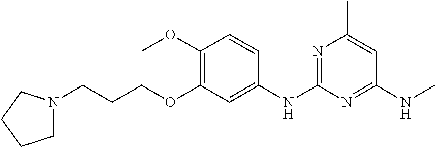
C1(OC)=C(OCCCN2CCCC2)C=C(NC2=NC(C)=CC(NC)=N2)C=C1
